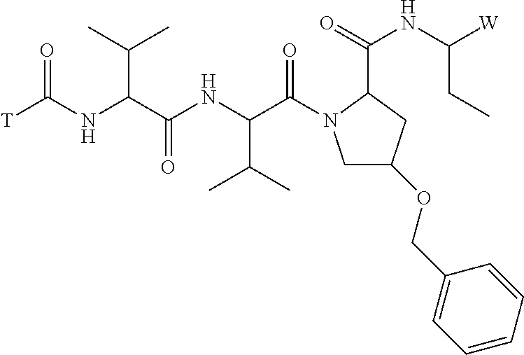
O=C(NC(C(NC(C(=O)N1CC(OCC2=CC=CC=C2)CC1C(=O)NC([W])CC)C(C)C)=O)C(C)C)[T]
